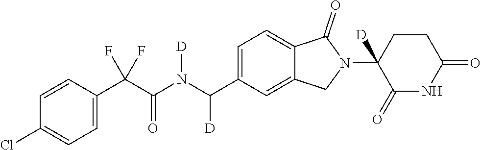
C1=CC(C(C(N(C(C2=CC=C3C(=C2)CN(C2([D])C(=O)NC(=O)CC2)C3=O)[D])[D])=O)(F)F)=CC=C1Cl
